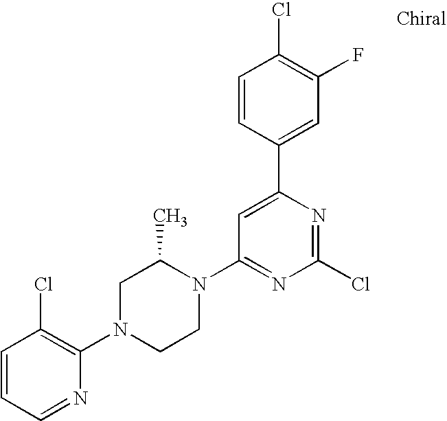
C1=CC=NC(N2CCN(C3=NC(Cl)=NC(C4=CC(F)=C(Cl)C=C4)=C3)C(C)C2)=C1Cl
